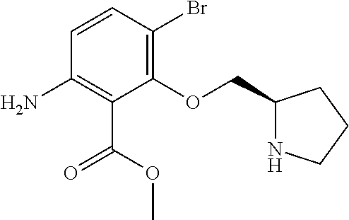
C1=CC(Br)=C(OCC2NCCC2)C(C(OC)=O)=C1N
